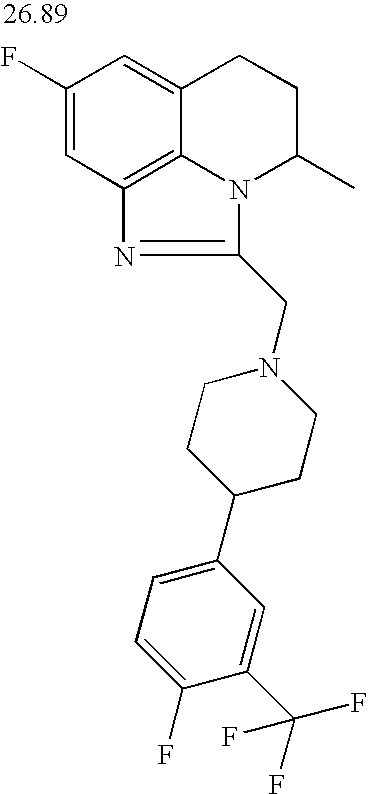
C1(F)=CC2=C3C(=C1)CCC(C)N3C(CN1CCC(C3=CC=C(F)C(C(F)(F)F)=C3)CC1)=N2
